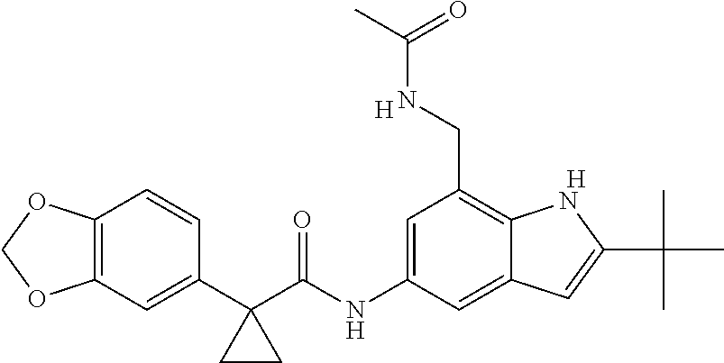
[H].C12=C(C=C(C3(C(NC4=CC(CNC(C)=O)=C5C(=C4)C=C(C(C)(C)C)N5)=O)CC3)C=C1)OCO2.[H]
